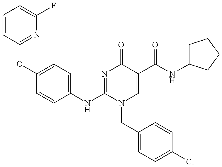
C1=CC(OC2=CC=C(NC3=NC(=O)C(C(NC4CCCC4)=O)=CN3CC3=CC=C(Cl)C=C3)C=C2)=NC(F)=C1
